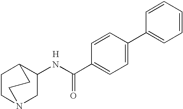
C1CN2CC(NC(C3=CC=C(C4=CC=CC=C4)C=C3)=O)C1CC2.[H]
